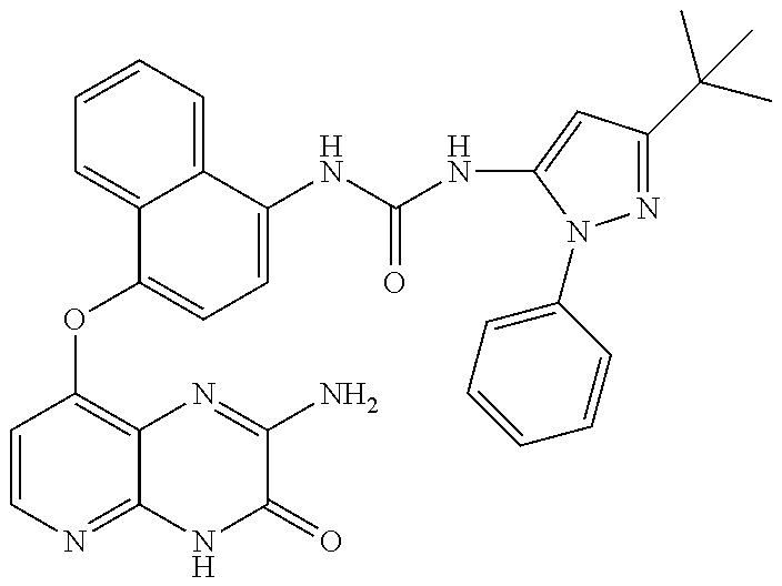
C1=CN=C2C(=C1OC1=CC=C(NC(=O)NC3=CC(C(C)(C)C)=NN3C3=CC=CC=C3)C3=CC=CC=C13)N=C(N)C(=O)N2
